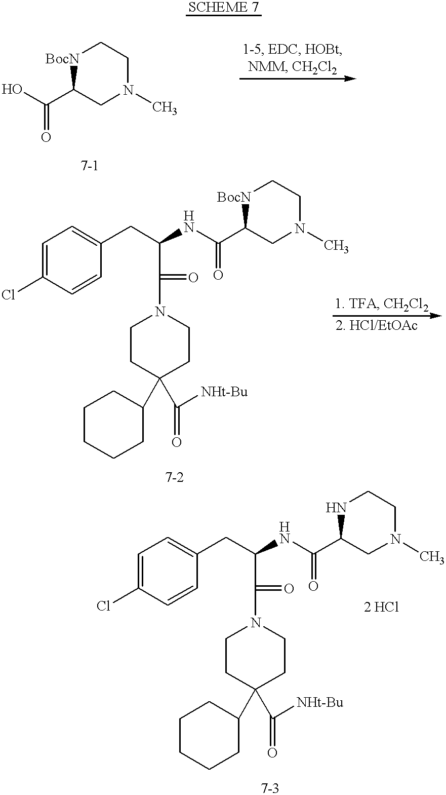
[BocN]1C(C(=O)O)CN(C)CC1.[BocN]1C(C(=O)NC(CC2=CC=C(Cl)C=C2)C(N2CCC(C3CCCCC3)(C([NHt-Bu])=O)CC2)=O)CN(C)CC1.N1C(C(=O)NC(CC2=CC=C(Cl)C=C2)C(N2CCC(C3CCCCC3)(C([NHt-Bu])=O)CC2)=O)CN(C)CC1
